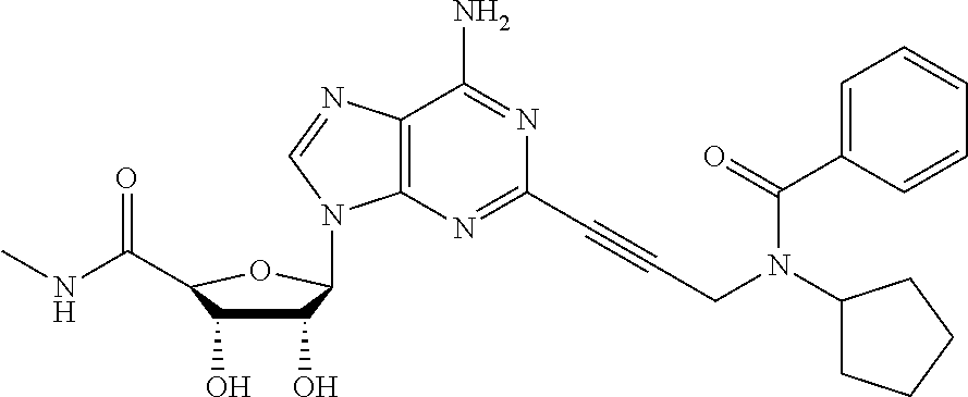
C12=C(N=C(C#CCN(C3CCCC3)C(C3=CC=CC=C3)=O)N=C1N)N(C1C(O)C(O)C(C(=O)NC)O1)C=N2
